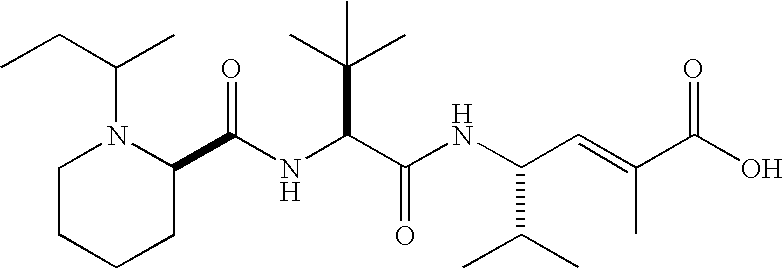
N(C(C(NC(C(C)C)C=C(C)C(O)=O)=O)C(C)(C)C)C(C1N(C(CC)C)CCCC1)=O
